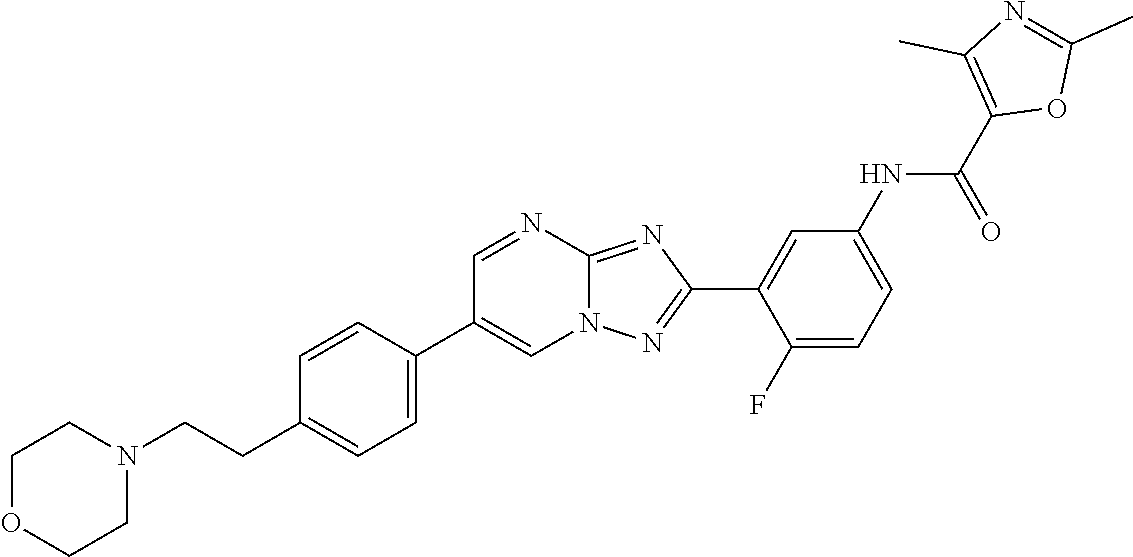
C1(F)=CC=C(NC(C2=C(C)N=C(C)O2)=O)C=C1C1=NN2C(=N1)N=CC(C1=CC=C(CCN3CCOCC3)C=C1)=C2
